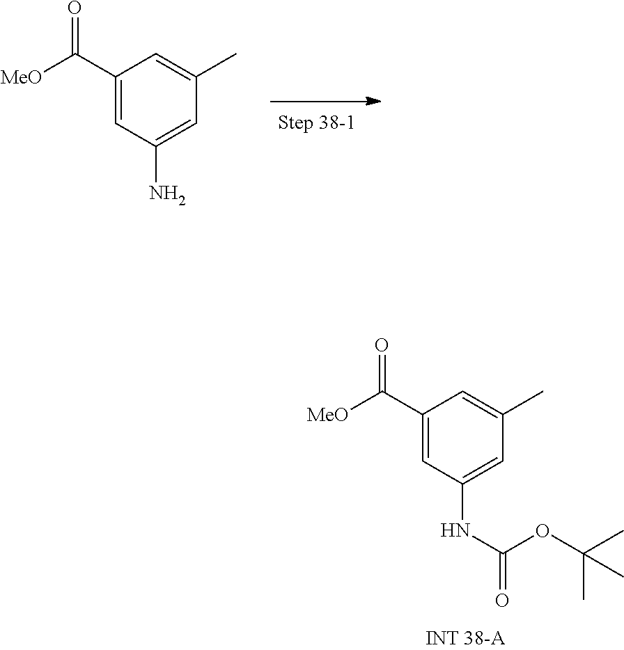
C1(C([MeO])=O)=CC(NC(=O)OC(C)(C)C)=CC(C)=C1.C1(C([MeO])=O)=CC(N)=CC(C)=C1
